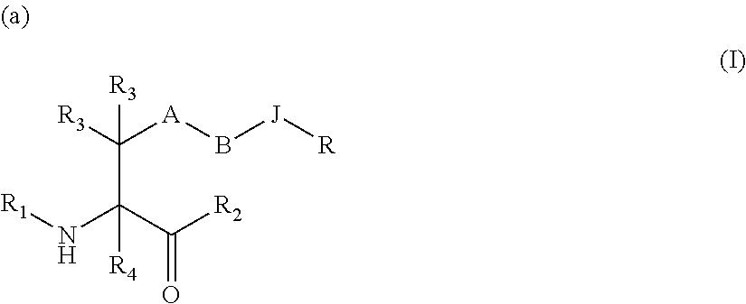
[R3]C([A]B[J][R])([R3])C(C([R2])=O)(N[R1])[R4]
